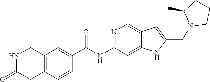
C1(NC(C2=CC3=C(C=C2)CC(=O)NC3)=O)=NC=C2C(=C1)NC(CN1CCCC1C)=C2
